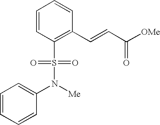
C1=CC(S(=O)(=O)N(C2=CC=CC=C2)[Me])=C(C=CC([OMe])=O)C=C1
